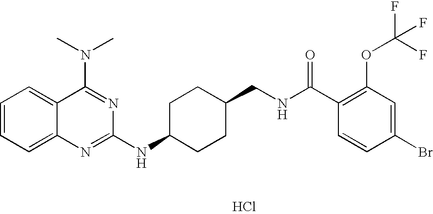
Cl.C1=CC=C2C(=C1)C(N(C)C)=NC(NC1CCC(CNC(C3=C(OC(F)(F)F)C=C(Br)C=C3)=O)CC1)=N2
